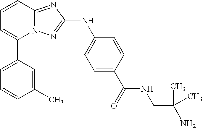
C1(C2=CC=CC3=NC(NC4=CC=C(C(=O)NCC(N)(C)C)C=C4)=NN23)=CC=CC(C)=C1
